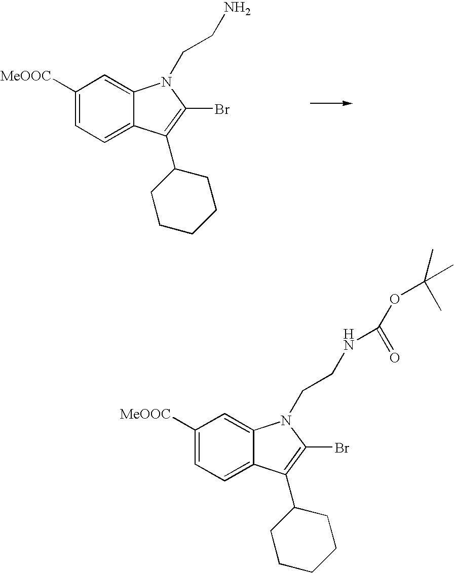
C1([MeOOC])=CC=C2C(=C1)N(CCN)C(Br)=C2C1CCCCC1.C1([MeOOC])=CC=C2C(=C1)N(CCNC(OC(C)(C)C)=O)C(Br)=C2C1CCCCC1
